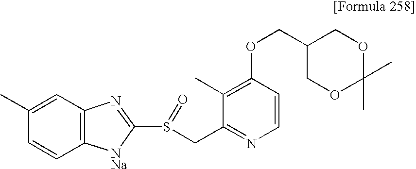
C1=C(C)C=CC2=C1N=C(S(CC1=NC=CC(OCC3COC(C)(C)OC3)=C1C)=O)[NNa]2
